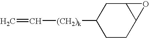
C=C[(CH2)k]C1CCC2C(C1)O2
